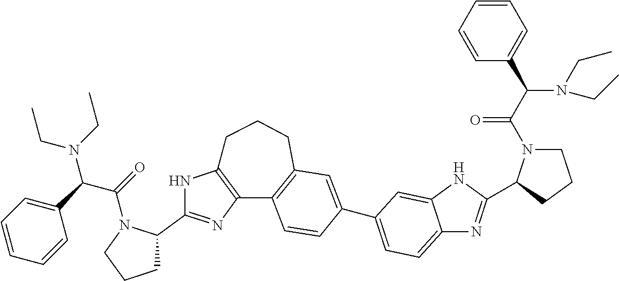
C1C2=C(C3=C(CC1)C=C(C1=CC=C4N=C(C5N(C(C(C6=CC=CC=C6)N(CC)CC)=O)CCC5)NC4=C1)C=C3)N=C(C1N(C(=O)C(C3=CC=CC=C3)N(CC)CC)CCC1)N2
